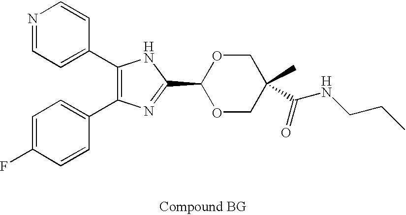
C1(C2=CC=NC=C2)=C(C2=CC=C(F)C=C2)N=C(C2OCC(C)(C(NCCC)=O)CO2)N1
